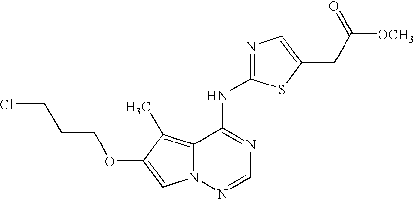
C12=C(C)C(OCCCCl)=CN1N=CN=C2NC1=NC=C(CC([OCH3])=O)S1
